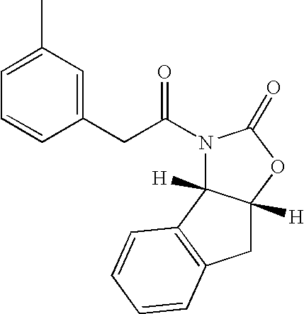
N1(C(CC2=CC(C)=CC=C2)=O)C2([H])C([H])(OC1=O)CC1=C2C=CC=C1
